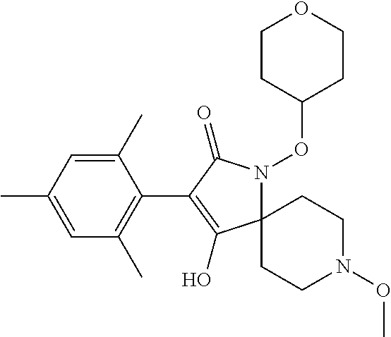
C1(C)=CC(C)=CC(C)=C1C1=C(O)C2(N(OC3CCOCC3)C1=O)CCN(OC)CC2
